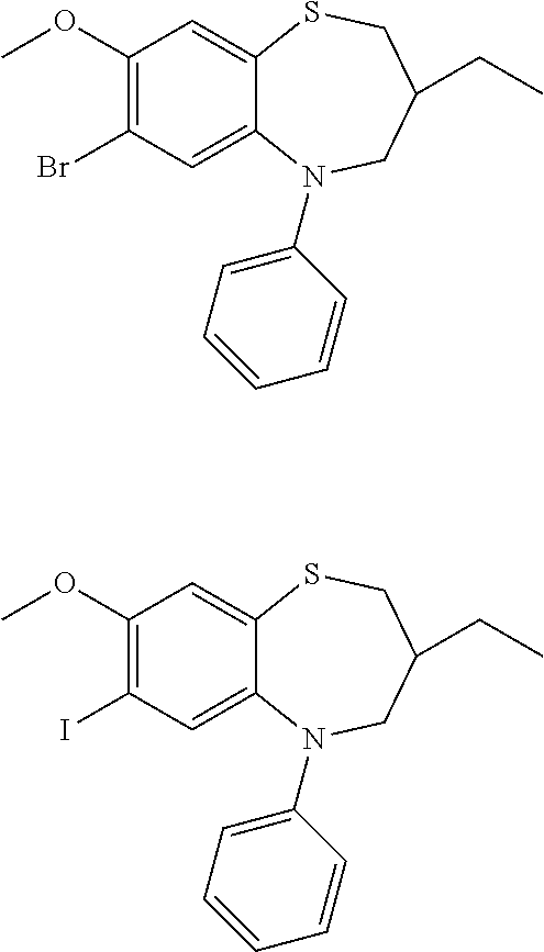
C1(OC)=C(Br)C=C2C(=C1)SCC(CC)CN2C1=CC=CC=C1.C1(OC)=C(I)C=C2C(=C1)SCC(CC)CN2C1=CC=CC=C1
